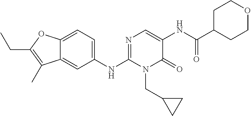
C1(NC2=NC=C(NC(C3CCOCC3)=O)C(=O)N2CC2CC2)=CC=C2C(=C1)C(C)=C(CC)O2
